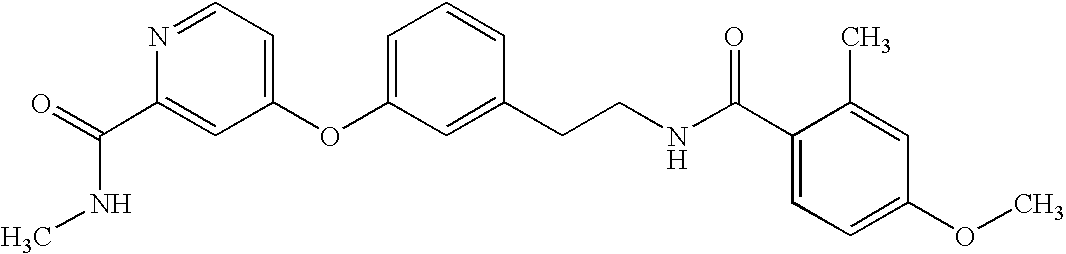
O=C(C1=CC(OC2=CC=CC(CCNC(C3=CC=C(OC)C=C3C)=O)=C2)=CC=N1)NC
